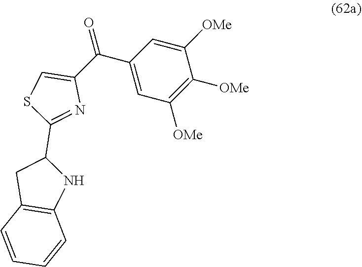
C1(C2=NC(C(=O)C3=CC([OMe])=C([OMe])C([OMe])=C3)=CS2)CC2=C(N1)C=CC=C2
